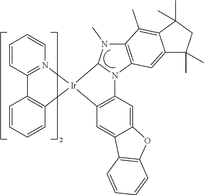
C12=C(C=CC=C1)[Ir]1(N3=C2C=CC=C3)C2=C(C=C3C(=C2)C2=C(O3)C=CC=C2)N2C1N(C)C1=C2C=C2C(=C1C)C(C)(C)CC2(C)C
